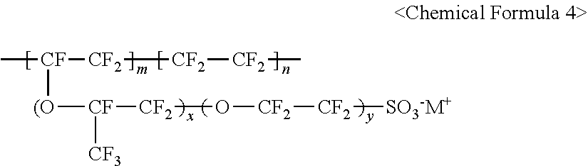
C[CF]([CF2][CF2][CF2]C)[(O][CF]([CF2]O[CF2][CF2][SO3-M+])[CF3]
